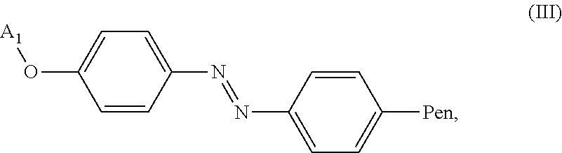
C1=CC(N=NC2=CC=C([Pen])C=C2)=CC=C1O[A1]
